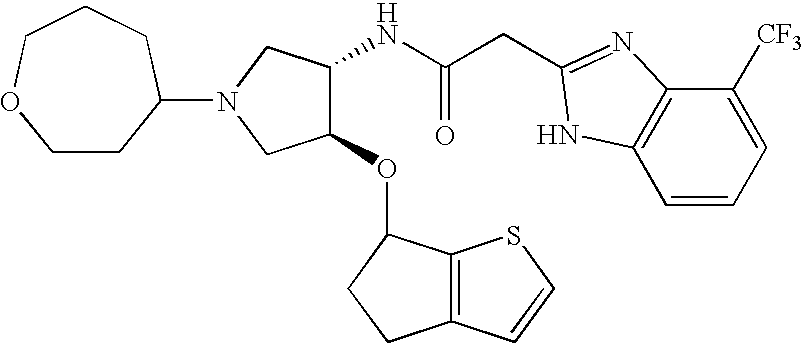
C(C(NC1C(OC2C3=C(CC2)C=CS3)CN(C2CCOCCC2)C1)=O)C1=NC2=C(C=CC=C2[CF3])N1
